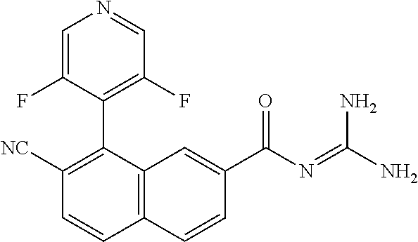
C1([NC])=C(C2=C(F)C=NC=C2F)C2=C(C=C1)C=CC(C(N=C(N)N)=O)=C2
